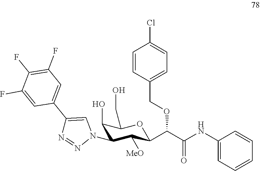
C1(O)C(N2C=C(C3=CC(F)=C(F)C(F)=C3)N=N2)C([MeO])C(C(C(NC2=CC=CC=C2)=O)OCC2=CC=C(Cl)C=C2)OC1CO
